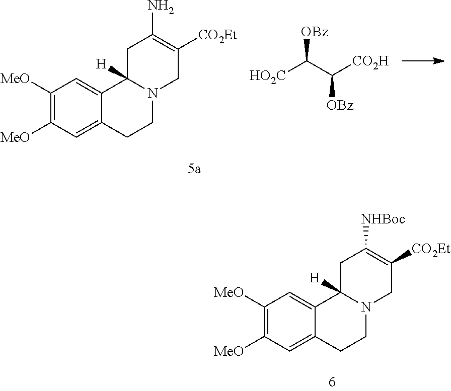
C1([MeO])=C([MeO])C=C2C(=C1)C1([H])N(CC2)CC([CO2Et])=C(N)C1.[HO2C]C(C([CO2H])[OBz])[OBz].C1([MeO])=C([MeO])C=C2C(=C1)C1([H])N(CC2)CC([CO2Et])=C([NHBoc])C1
